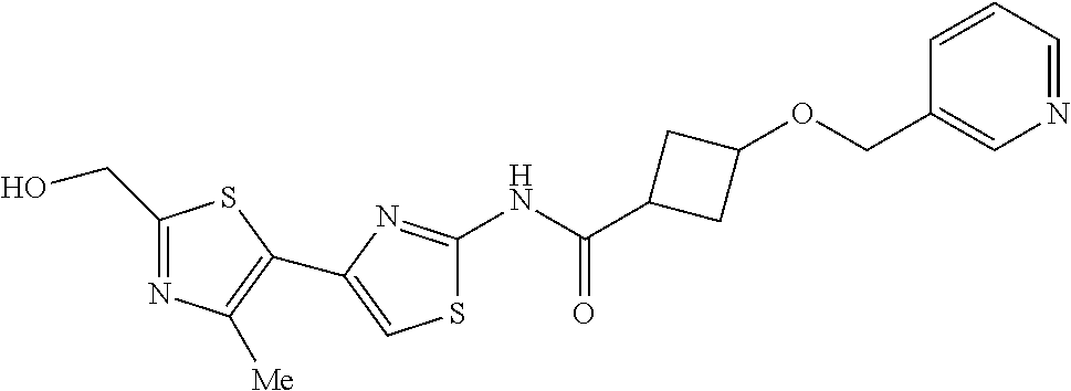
C1(CO)=NC([Me])=C(C2=CSC(NC(C3CC(OCC4=CN=CC=C4)C3)=O)=N2)S1
